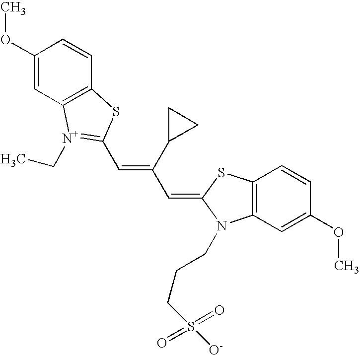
C1(OC)=CC2=C(C=C1)SC(C=C(C=C1N(CCCS(=O)(=O)[O-])C3=C(S1)C=CC(OC)=C3)C1CC1)=[N+]2CC
